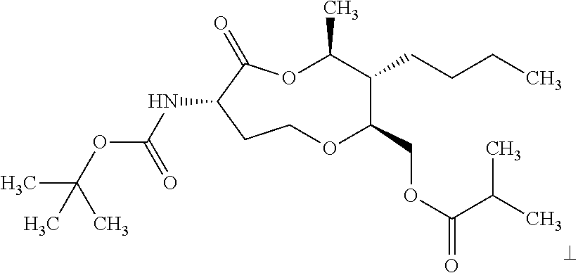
N(C1C(=O)OC(C)C(CCCC)C(COC(=O)C(C)C)OCC1)C(OC(C)(C)C)=O
